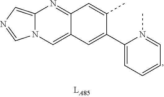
C12=CN3C(=CN=C3)N=C1C=C(C)C(C1=CC=CC=N1C)=C2
